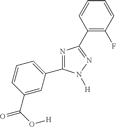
N1=C(C2=CC=CC(C(O[H])=O)=C2)N([H])N=C1C1=C(F)C=CC=C1
